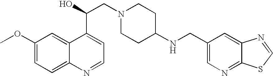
C1(OC)=CC=C2C(=C1)C(C(CN1CCC(NCC3=CN=C4C(=C3)N=CS4)CC1)O)=CC=N2
